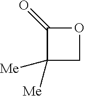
C1(=O)C([Me])([Me])CO1
